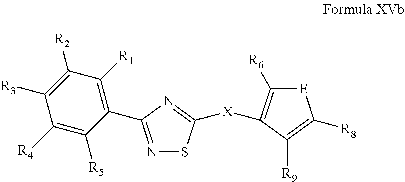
N1=C(C2=C([R1])C([R2])=C([R3])C([R4])=C2[R5])N=C([X]C2=C([R6])[E]C([R8])=C2[R9])S1
